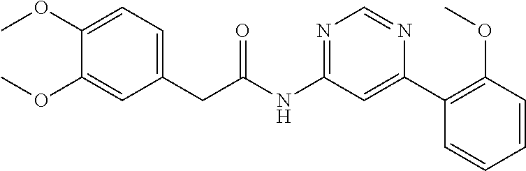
C1(CC(NC2=NC=NC(C3=C(OC)C=CC=C3)=C2)=O)=CC=C(OC)C(OC)=C1
